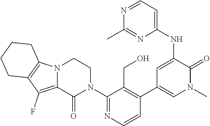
C1(N2CCN3C(=C(F)C4=C3CCCC4)C2=O)=NC=CC(C2=CN(C)C(=O)C(NC3=CC=NC(C)=N3)=C2)=C1CO
